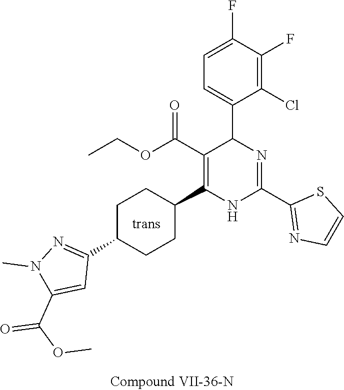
C1(F)=C(Cl)C(C2N=C(C3=NC=CS3)NC(C3CCC(C4=NN(C)C(C(OC)=O)=C4)CC3)=C2C(OCC)=O)=CC=C1F
